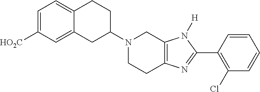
C12=CC=C([HO2C])C=C1CC(N1CCC3=C(C1)N([H])C(C1=C(Cl)C=CC=C1)=N3)CC2
